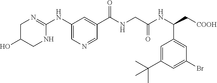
C1(NC2=NCC(O)CN2)=CN=CC(C(NCC(NC(C[COOH])C2=CC(Br)=CC(C(C)(C)C)=C2)=O)=O)=C1
